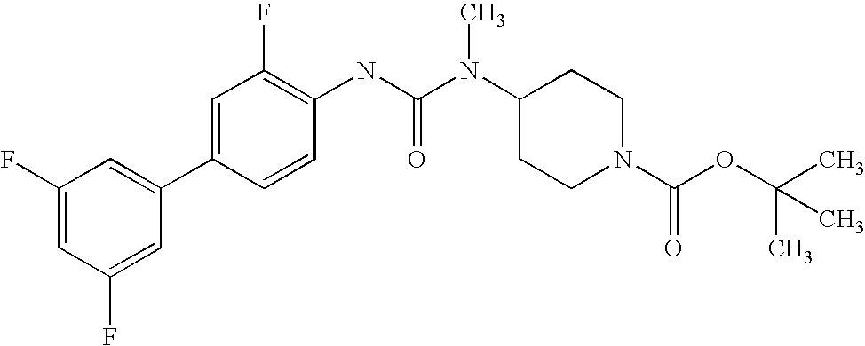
C1(F)=CC(F)=CC(C2=CC(F)=C(NC(N(C3CCN(C(OC(C)(C)C)=O)CC3)C)=O)C=C2)=C1
